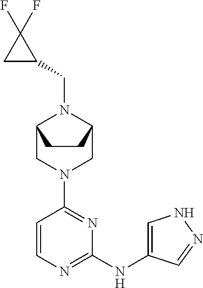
C1=CN=C(NC2=CNN=C2)N=C1N1CC2N(CC3C(F)(F)C3)C(C1)CC2
